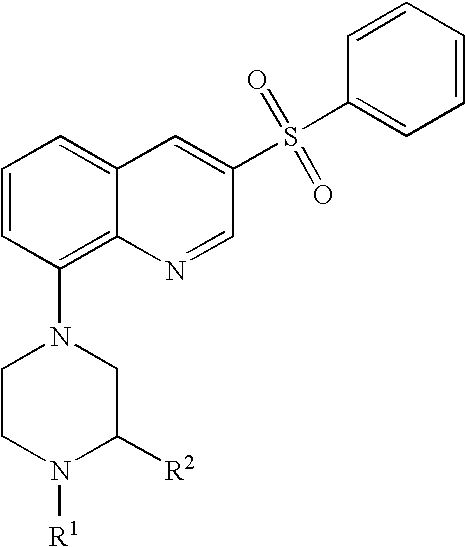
C1=CC(N2CCN([R1])C([R2])C2)=C2C(=C1)C=C(S(C1=CC=CC=C1)(=O)=O)C=N2
